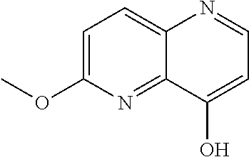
C1=C(OC)N=C2C(=C1)N=CC=C2O
